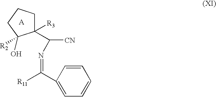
C1([R3])(C(N=C([R11])C2=CC=CC=C2)[CN])CCCC1([R2])O.[A]
